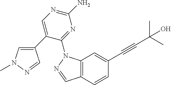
C12=C(C=CC(C#CC(C)(C)O)=C1)C=NN2C1=NC(N)=NC=C1C1=CN(C)N=C1
